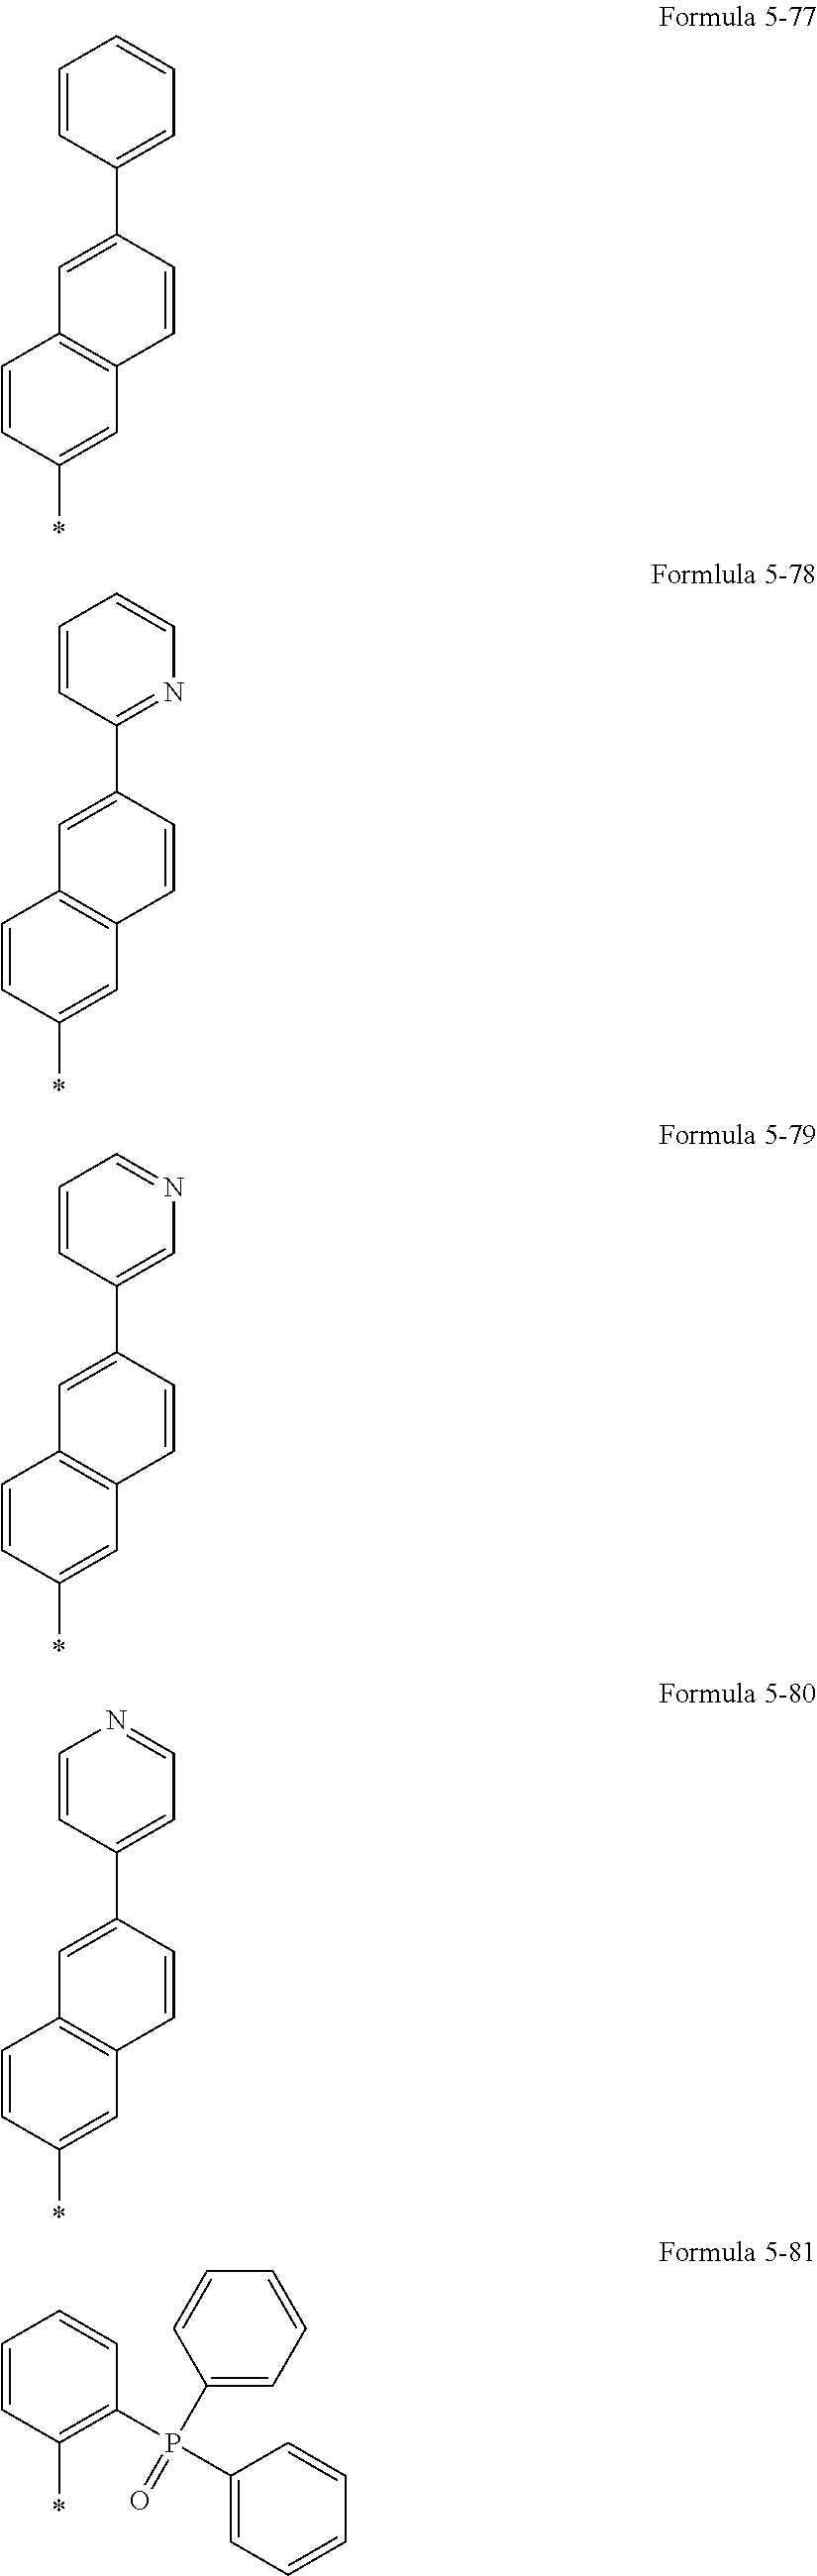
C1=CC(*)=CC2=C1C=C(C1=CC=CC=C1)C=C2.C1=CC(*)=CC2=C1C=C(C1=NC=CC=C1)C=C2.C1=CC(*)=CC2=C1C=C(C1=CN=CC=C1)C=C2.C1=CC(*)=CC2=C1C=C(C1=CC=NC=C1)C=C2.C1=CC(*)=C(P(C2=CC=CC=C2)(C2=CC=CC=C2)=O)C=C1
